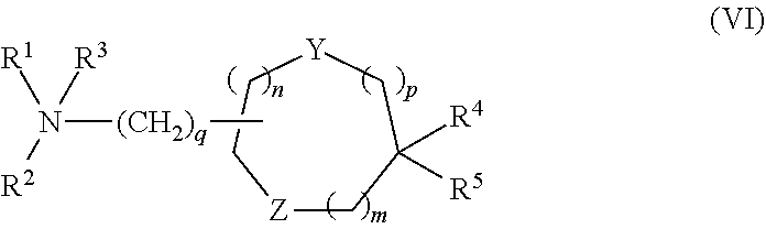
[Z]1CC([R5])([R4])C[Y]CC1.N([(CH2)q]C)([R2])([R1])[R3]
